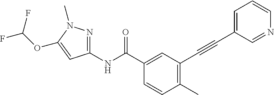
C1(C)=C(C#CC2=CC=CN=C2)C=C(C(NC2=NN(C)C(OC(F)F)=C2)=O)C=C1
